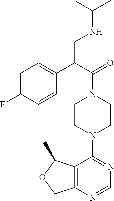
C12=C(N=CN=C1N1CCN(C(C(C3=CC=C(F)C=C3)CNC(C)C)=O)CC1)COC2C
